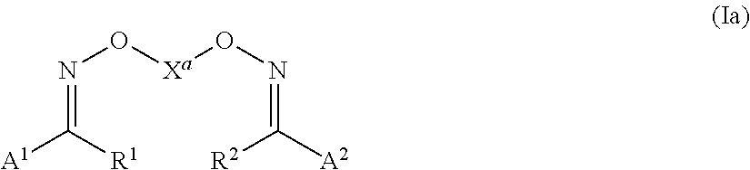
O([Xa]ON=C([A2])[R2])N=C([A1])[R1]
